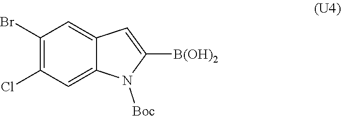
C1(Br)=C(Cl)C=C2C(=C1)C=C([B(OH)2])N2[Boc]
